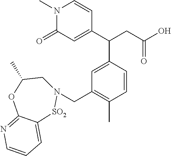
C1=C(C(C2=CC(CN3CC(C)OC4=NC=CC=C4[SO2]3)=C(C)C=C2)CC(O)=O)C=CN(C)C1=O
